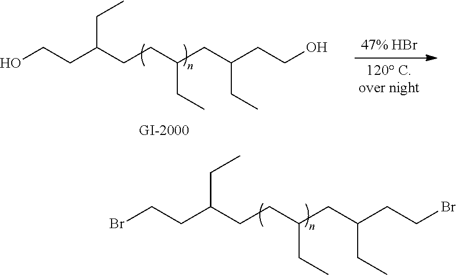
OCCC(CCC(CC(CCO)CC)CC)CC.BrCCC(CCC(CC(CCBr)CC)CC)CC
